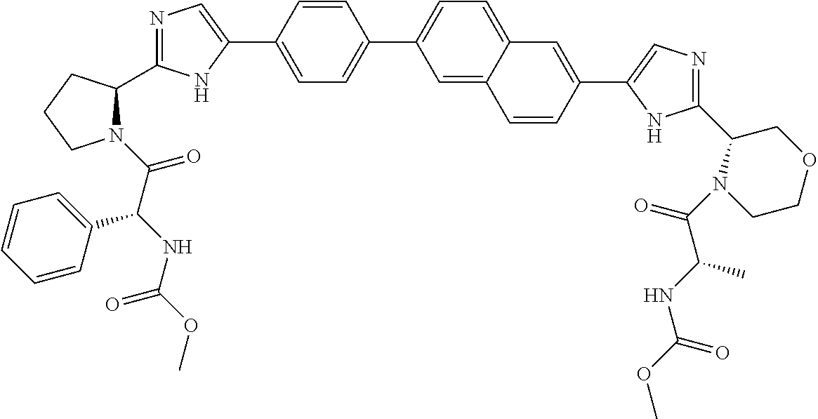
C1=C(C2=CN=C(C3N(C(C(NC(OC)=O)C4=CC=CC=C4)=O)CCC3)N2)C=CC(C2=CC=C3C(=C2)C=CC(C2=CN=C(C4COCCN4C(C(NC(OC)=O)C)=O)N2)=C3)=C1
